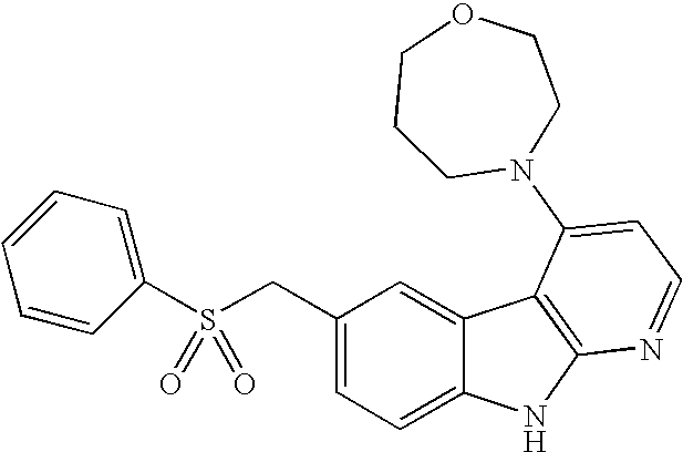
C1(CS(C2=CC=CC=C2)(=O)=O)=CC=C2C(=C1)C1=C(N2)N=CC=C1N1CCOCCC1
